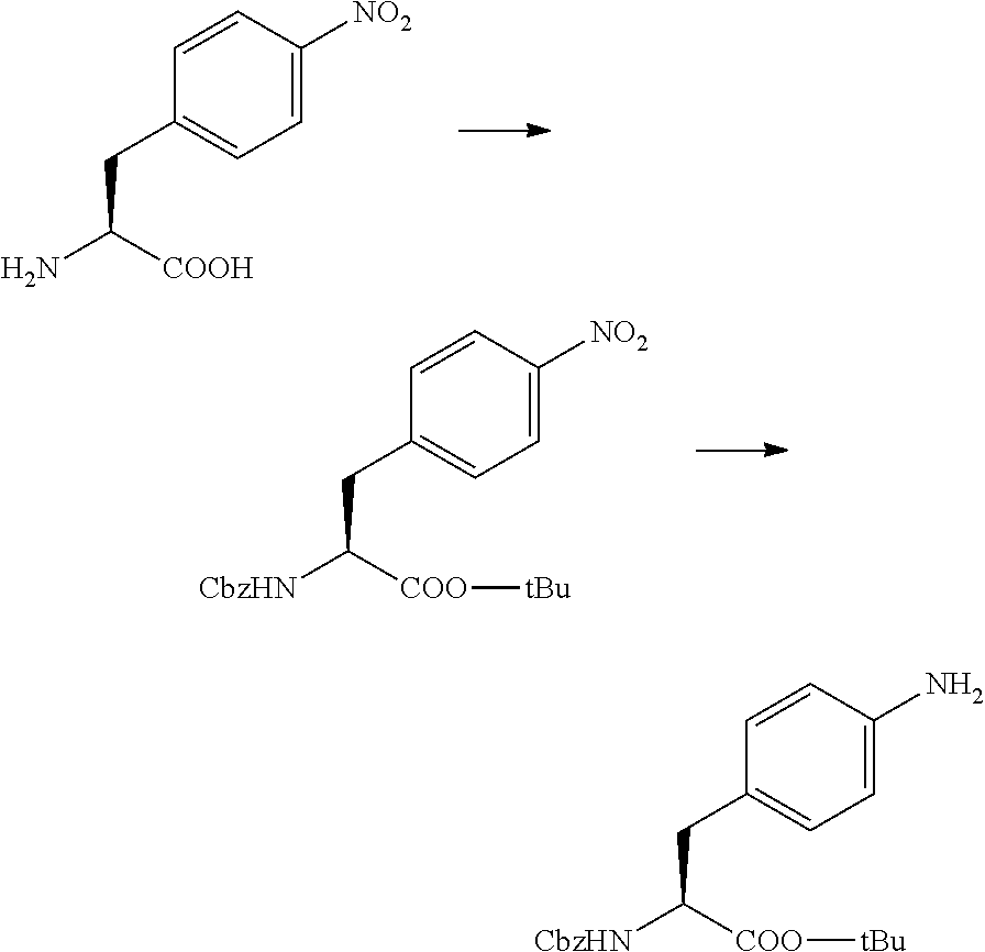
C1=C([NO2])C=CC(CC(N)[COOH])=C1.C1=C([NO2])C=CC(CC([CbzHN])[COO][tBu])=C1.C1=C(N)C=CC(CC([CbzHN])[COO][tBu])=C1
